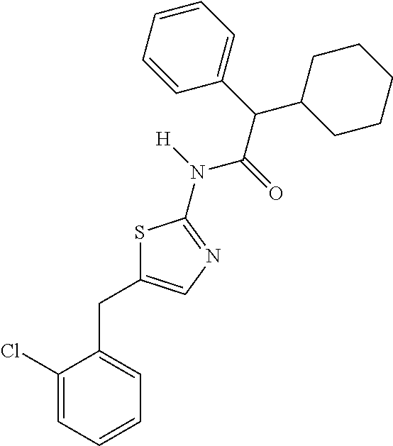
S1C(CC2=CC=CC=C2Cl)=CN=C1N([H])C(=O)C(C1CCCCC1)C1=CC=CC=C1
